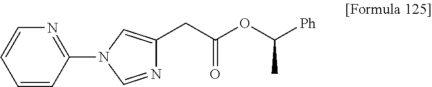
N1=C(N2C=NC(CC(OC(C)[Ph])=O)=C2)C=CC=C1
